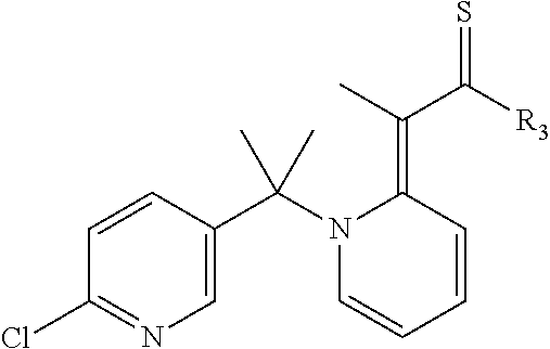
C1=CC(C(N2C=CC=CC2=C(C([R3])=S)C)(C)C)=CN=C1Cl
